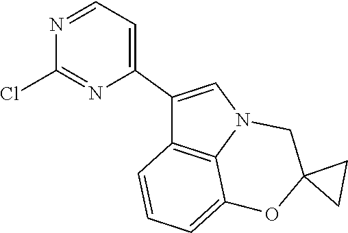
C1(C2=CC=NC(Cl)=N2)=CN2C3=C1C=CC=C3OC1(C2)CC1
